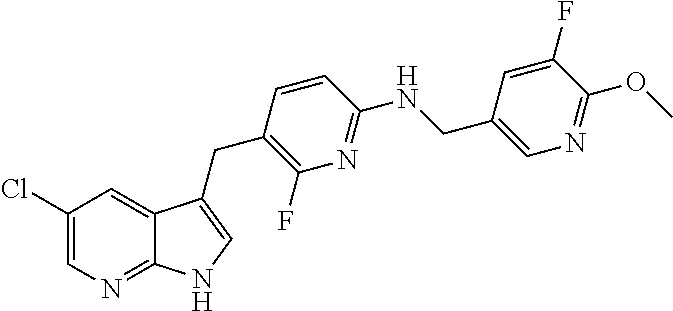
C1(Cl)=CN=C2C(=C1)C(CC1=C(F)N=C(NCC3=CN=C(OC)C(F)=C3)C=C1)=CN2
